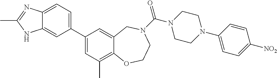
C12=CC=C(C3=CC(C)=C4C(=C3)CN(C(=O)N3CCN(C5=CC=C([NO2])C=C5)CC3)CCO4)C=C1NC(C)=N2
